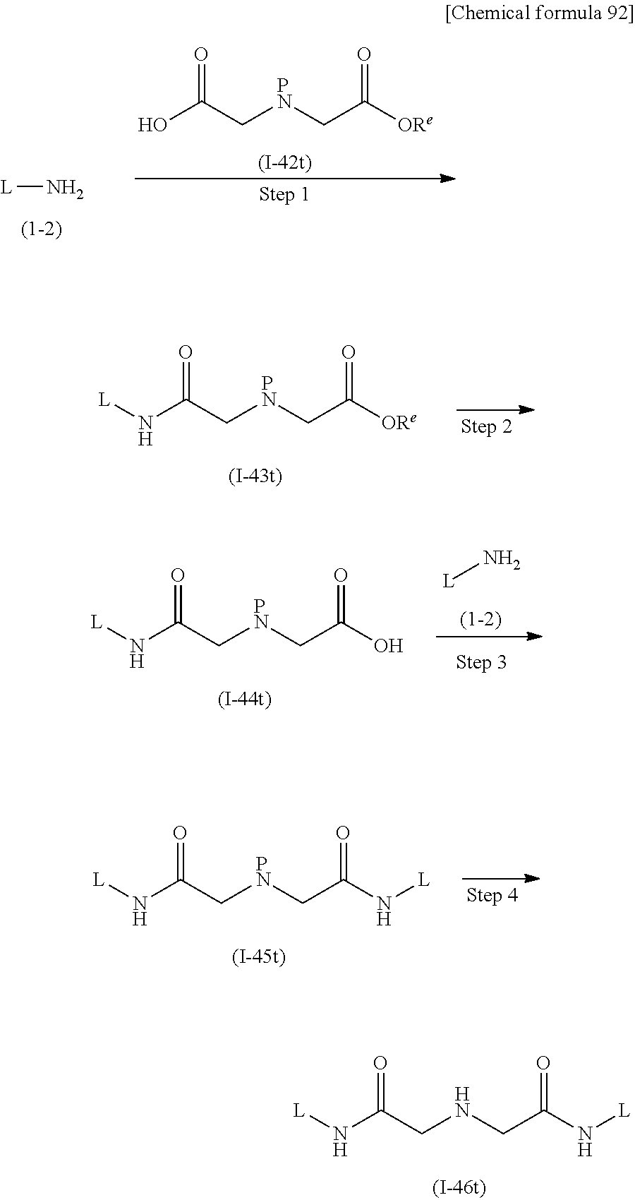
C(C([ORe])=O)[PN]CC(N[L])=O.[L]N.C(C(O)=O)[PN]CC(N[L])=O.C(C(N[L])=O)NCC(N[L])=O.[L]N.C(C([ORe])=O)[PN]CC(O)=O.C(C(N[L])=O)[PN]CC(N[L])=O
